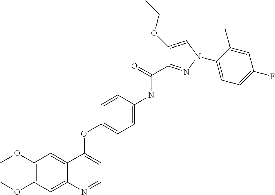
C1(OC)=C(OC)C=C2C(=C1)C(OC1=CC=C(NC(C3=NN(C4=CC=C(F)C=C4C)C=C3OCC)=O)C=C1)=CC=N2
